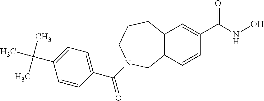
C12=C(C=C(C(NO)=O)C=C1)CCCN(C(C1=CC=C(C(C)(C)C)C=C1)=O)C2
